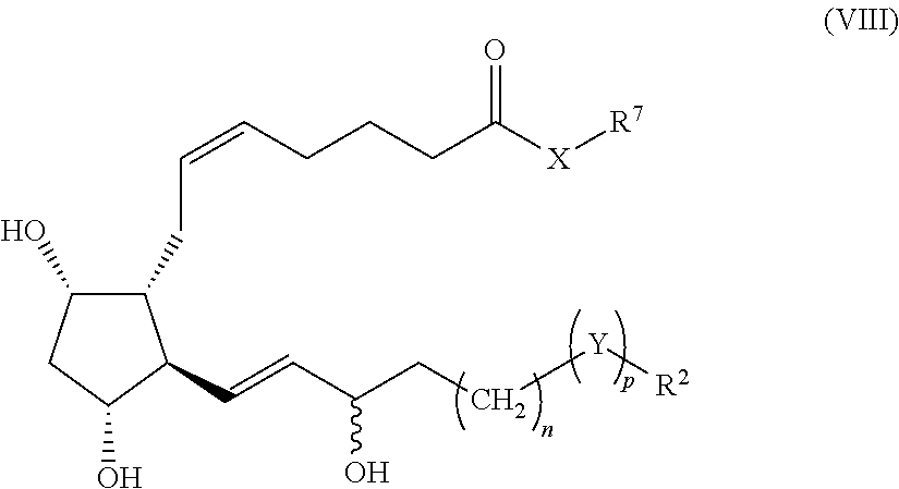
C(=CC(CC[Y][R2])O)C1C(CC=CCCCC([X][R7])=O)C(O)CC1O
